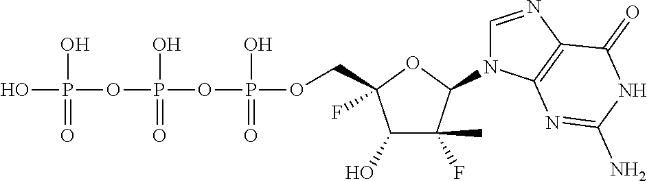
C1(O)C(F)(C)C(N2C=NC3=C2N=C(N)NC3=O)OC1(COP(OP(OP(O)(O)=O)(O)=O)(O)=O)F
